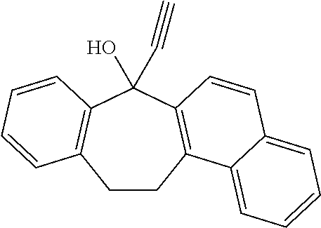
C12=C(C(O)(C#C)C3=C(C=CC=C3)CC1)C=CC1=CC=CC=C21
